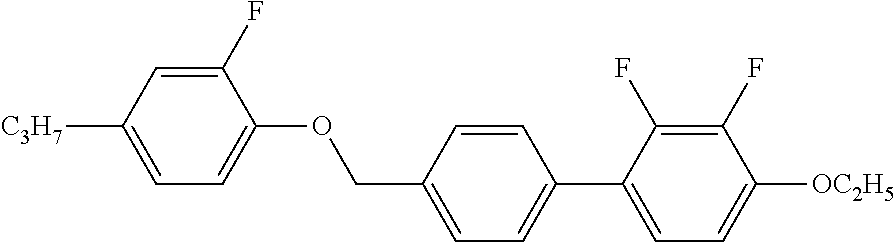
C1(F)=CC([C3H7])=CC=C1OCC1=CC=C(C2=CC=C([OC2H5])C(F)=C2F)C=C1
